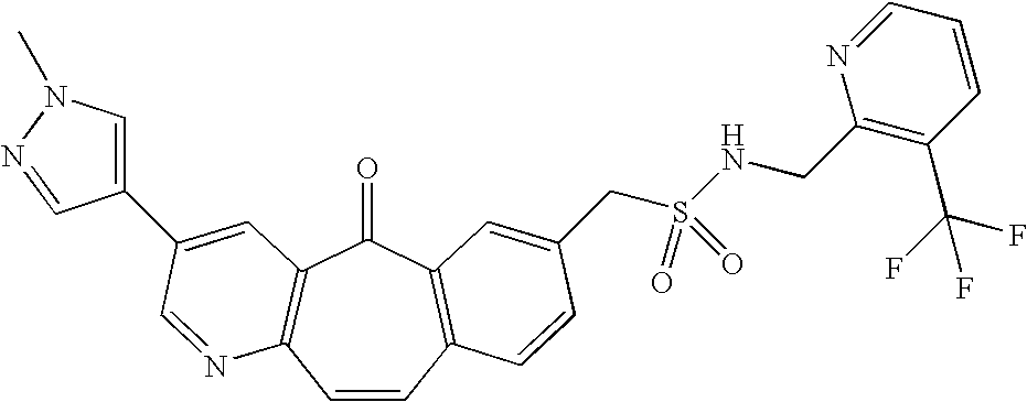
C1=CC2=C(C(=O)C3=C1N=CC(C1=CN(C)N=C1)=C3)C=C(CS(NCC1=C(C(F)(F)F)C=CC=N1)(=O)=O)C=C2
